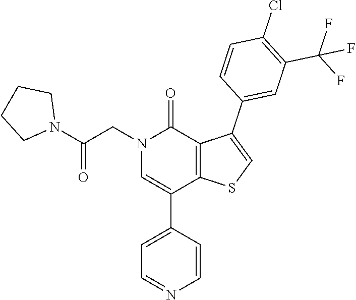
C1=C(C2=CN(CC(N3CCCC3)=O)C(=O)C3=C2SC=C3C2=CC(C(F)(F)F)=C(Cl)C=C2)C=CN=C1
